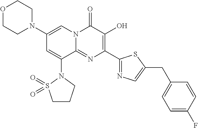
C1(N2CCOCC2)=CN2C(=NC(C3=NC=C(CC4=CC=C(F)C=C4)S3)=C(O)C2=O)C(N2S(=O)(=O)CCC2)=C1
